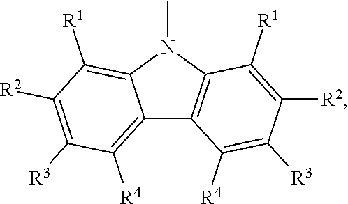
C1([R3])=C([R2])C([R1])=C2N(C)C3=C(C2=C1[R4])C([R4])=C([R3])C([R2])=C3[R1]
